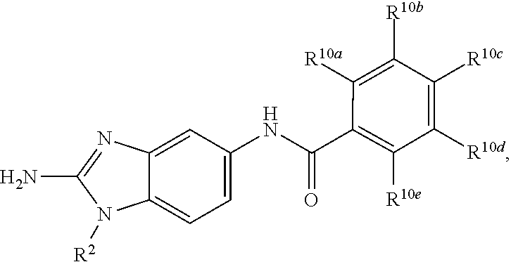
C12=CC=C(NC(=O)C3=C([R10e])C([R10d])=C([R10c])C([R10b])=C3[R10a])C=C1N=C(N)N2[R2]
